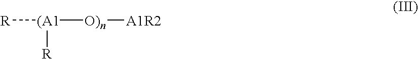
[(A1]([R])([O)n][A1R2])[R]
